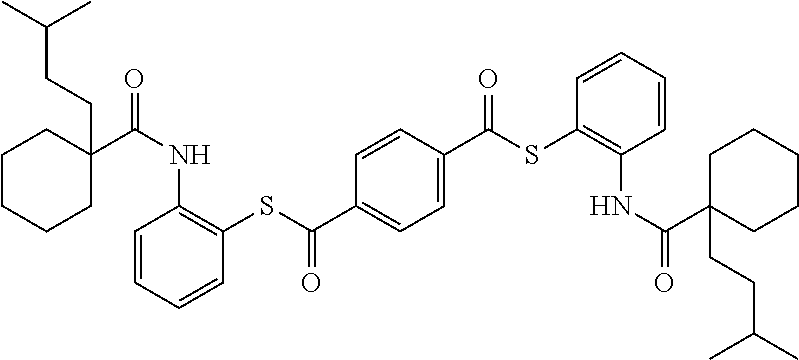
C1C(C(NC2=C(SC(C3=CC=C(C(SC4=C(NC(=O)C5(CCC(C)C)CCCCC5)C=CC=C4)=O)C=C3)=O)C=CC=C2)=O)(CCC(C)C)CCCC1
